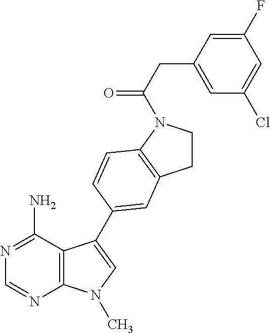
C1=NC2=C(C(N)=N1)C(C1=CC3=C(N(C(CC4=CC(Cl)=CC(F)=C4)=O)CC3)C=C1)=CN2C
